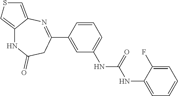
C1=CC(C2=NC3=CSC=C3NC(=O)C2)=CC(NC(NC2=CC=CC=C2F)=O)=C1
